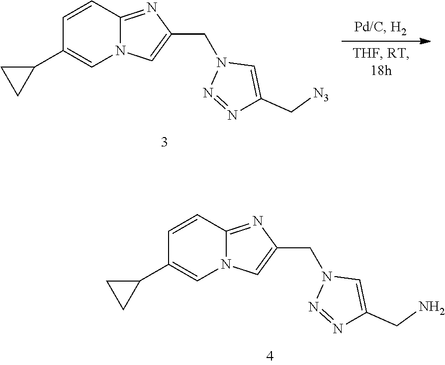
C1=CC(C2CC2)=CN2C1=NC(CN1N=NC(C[N3])=C1)=C2.C1=CC(C2CC2)=CN2C1=NC(CN1N=NC(CN)=C1)=C2
